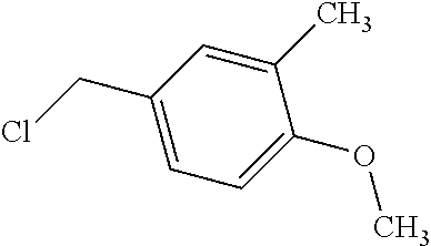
C1=C(OC)C(C)=CC(CCl)=C1
